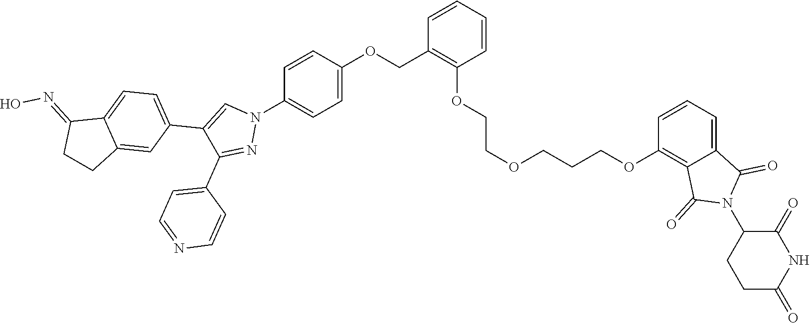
C1=CC=CC(OCCOCCCOC2=C3C(=CC=C2)C(=O)N(C2CCC(=O)NC2=O)C3=O)=C1COC1=CC=C(N2C=C(C3=CC=C4C(=C3)CCC4=NO)C(C3=CC=NC=C3)=N2)C=C1
